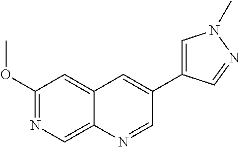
C1(OC)=NC=C2C(=C1)C=C(C1=CN(C)N=C1)C=N2
